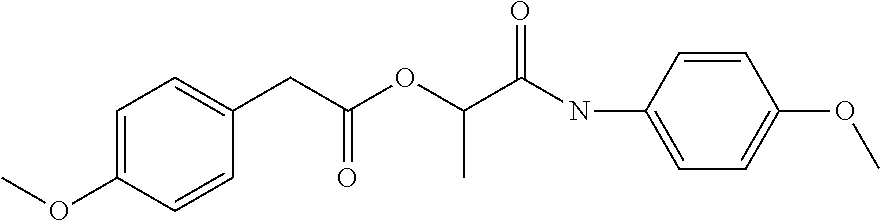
N(C(C(OC(CC1=CC=C(OC)C=C1)=O)C)=O)C1=CC=C(OC)C=C1
